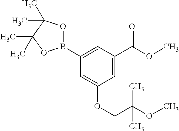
C1=C(C(=O)OC)C=C(B2OC(C)(C)C(C)(C)O2)C=C1OCC(C)(OC)C
